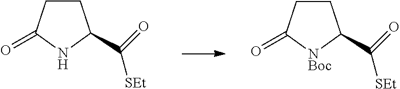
C1CC(=O)[NBoc]C1C(=O)[SEt].C1CC(=O)NC1C(=O)[SEt]
